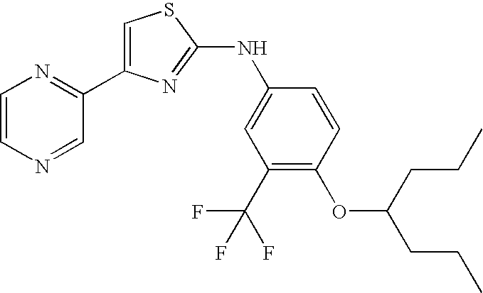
C1=C(C2=NC=CN=C2)N=C(NC2=CC(C(F)(F)F)=C(OC(CCC)CCC)C=C2)S1
